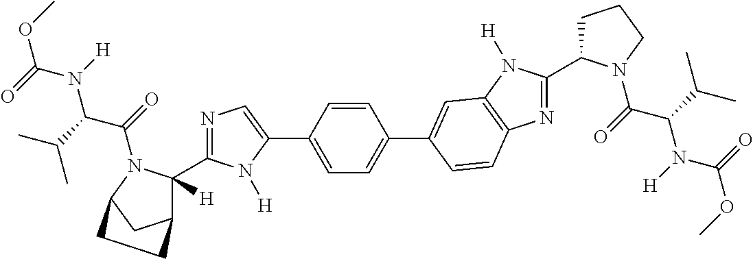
C1=CC(C2=CN=C(C3([H])C4CC(N3C(C(N(C(OC)=O)[H])C(C)C)=O)CC4)N2[H])=CC=C1C1=CC2=C(N=C(C3CCCN3C(C(N(C(OC)=O)[H])C(C)C)=O)N2[H])C=C1
